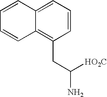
C12=C(CC(N)[HO2C])C=CC=C1C=CC=C2
